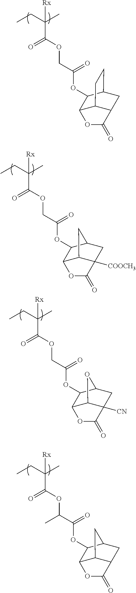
CCC(C)(C(=O)OCC(OC1C2C3C(CC1CC3)C(=O)O2)=O)[Rx].CCC(C)(C(=O)OCC(OC1C2C3C([COOCH3])(CC1C3)C(=O)O2)=O)[Rx].CCC(C)(C(=O)OCC(OC1C2C3C([CN])(CC1O3)C(=O)O2)=O)[Rx].CCC(C)(C(=O)OC(C(OC1C2C3C(CC1C3)C(=O)O2)=O)C)[Rx]
